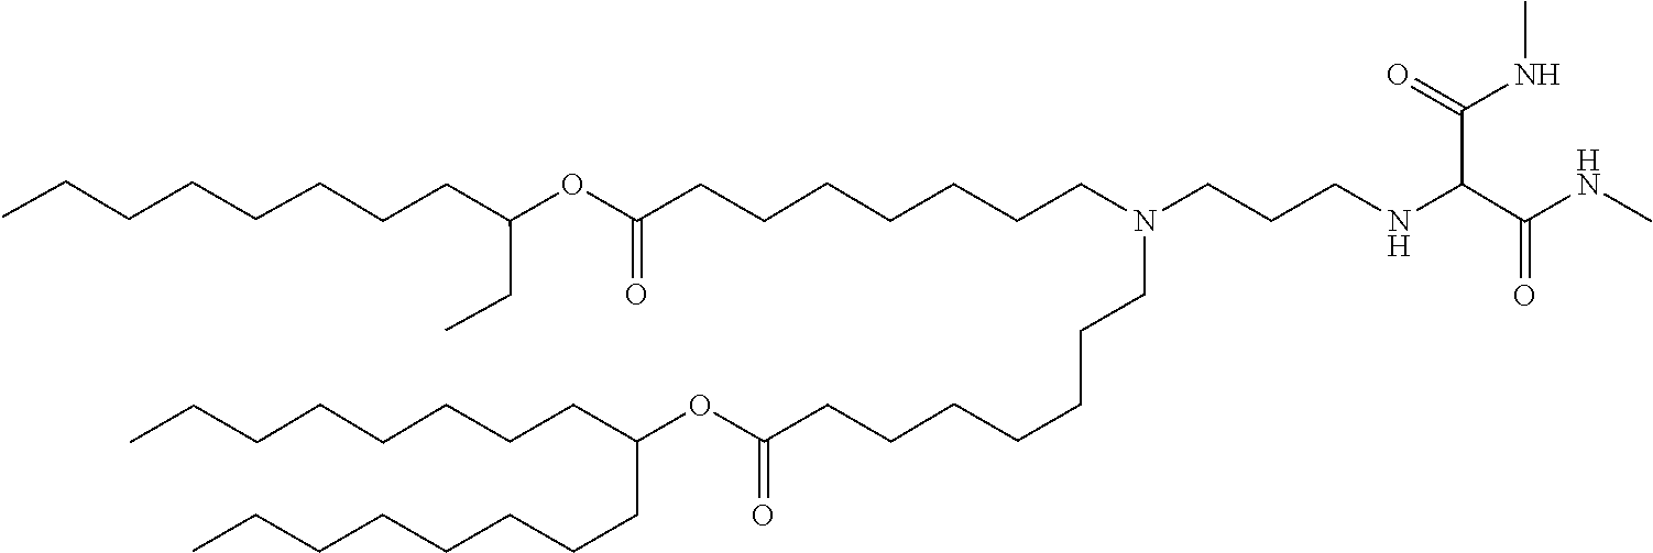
O(C(=O)CCCCCCCN(CCCCCCCC(OC(CC)CCCCCCCC)=O)CCCNC(C(=O)NC)C(NC)=O)C(CCCCCCCC)CCCCCCCC
